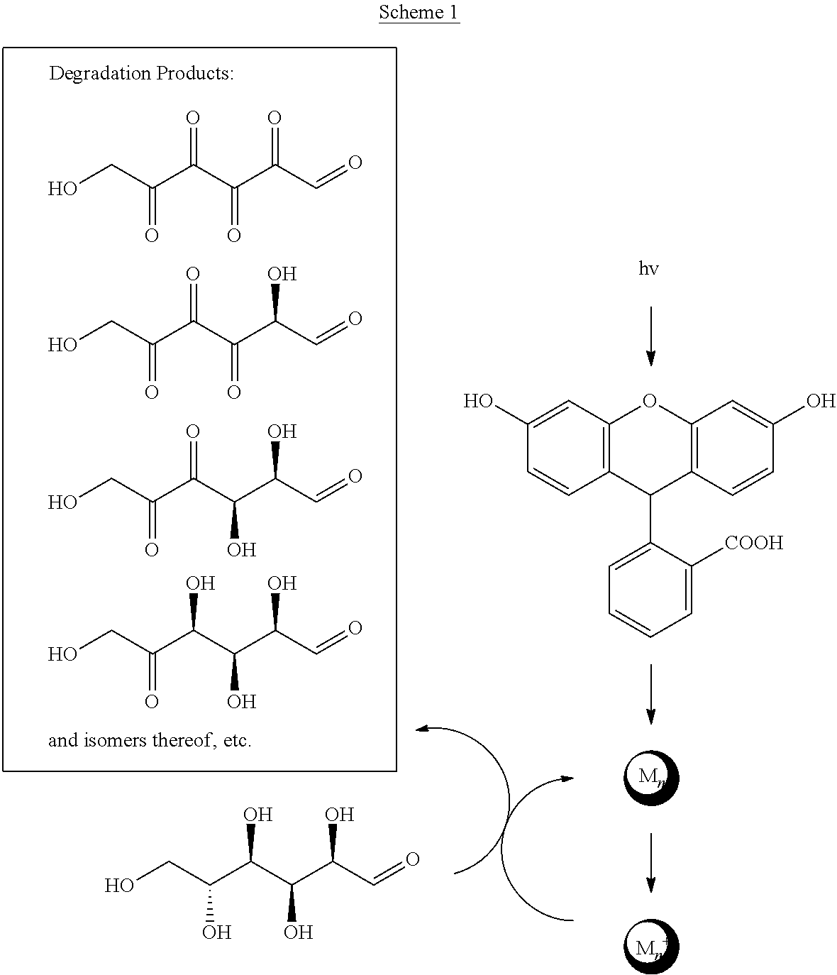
OCC(C(C(C(C=O)=O)=O)=O)=O.OCC(C(C(C(C=O)O)=O)=O)=O.OCC(C(C(C(C=O)O)O)=O)=O.OCC(C(C(C(C=O)O)O)O)=O.C1(O)=CC2=C(C=C1)C(C1=CC=CC=C1[COOH])C1=C(O2)C=C(O)C=C1.OCC(C(C(C(C=O)O)O)O)O
